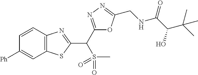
C12=C(C=CC([Ph])=C1)N=C(C(S(=O)(=O)C)C1=NN=C(CNC(C(C(C)(C)C)O)=O)O1)S2
